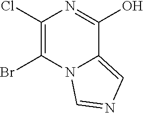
C1(Cl)=C(Br)N2C(=CN=C2)C(O)=N1
